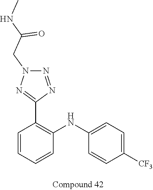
C1=CC=CC(NC2=CC=C([CF3])C=C2)=C1C1=NN(CC(NC)=O)N=N1
